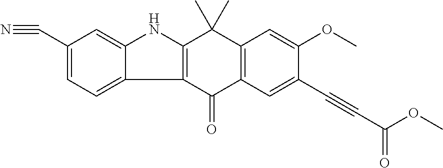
C12=C(C(=O)C3=C(C1(C)C)C=C(OC)C(C#CC(=O)OC)=C3)C1=CC=C(C#N)C=C1N2
